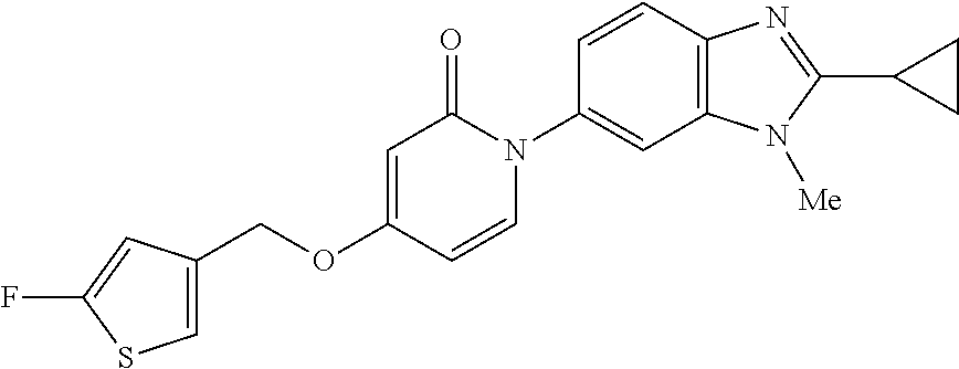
C(OC1=CC(=O)N(C2=CC3=C(C=C2)N=C(C2CC2)N3[Me])C=C1)C1=CSC(F)=C1
